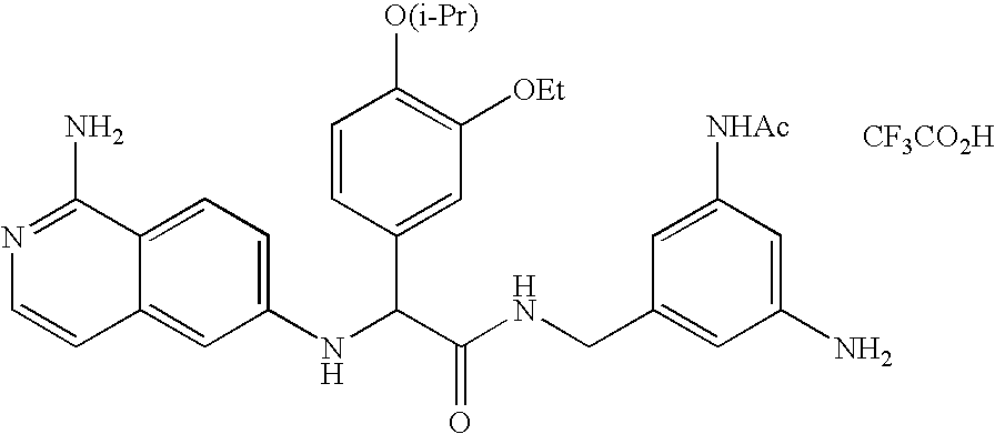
C1(NC(C(NCC2=CC(N)=CC([NHAc])=C2)=O)C2=CC([OEt])=C([O(i-Pr)])C=C2)=CC=C2C(=C1)C=CN=C2N.[CF3CO2H]
